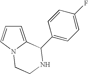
C1=C2N(C=C1)CCNC2C1=CC=C(F)C=C1
